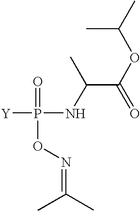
[Y]P(=O)(ON=C(C)C)NC(C(OC(C)C)=O)C
